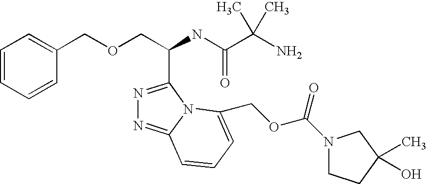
C(OCC(C1=NN=C2N1C(COC(N1CCC(C)(O)C1)=O)=CC=C2)NC(=O)C(C)(N)C)C1=CC=CC=C1
